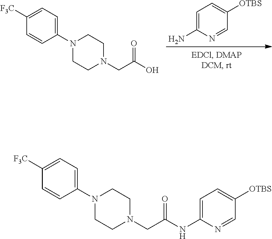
C1=C(N)N=CC([OTBS])=C1.C1([F3C])=CC=C(N2CCN(CC(O)=O)CC2)C=C1.C1([F3C])=CC=C(N2CCN(CC(NC3=CC=C([OTBS])C=N3)=O)CC2)C=C1
